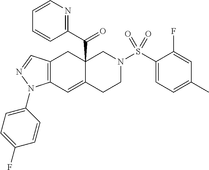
C12=C(C=C3C(C(C4=NC=CC=C4)=O)(C1)CN(S(C1=CC=C(C)C=C1F)(=O)=O)CC3)N(C1=CC=C(F)C=C1)N=C2
